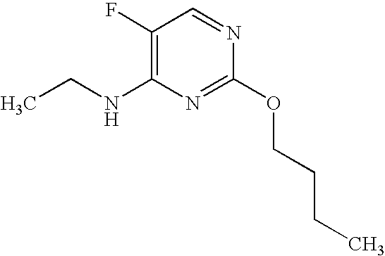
C1(F)=C(NCC)N=C(OCCCC)N=C1
